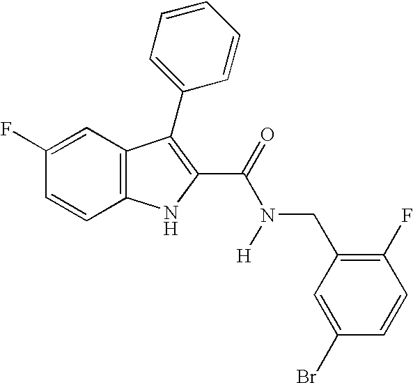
C1(F)=CC2=C(C=C1)NC(C(=O)N([H])CC1=C(F)C=CC(Br)=C1)=C2C1=CC=CC=C1
